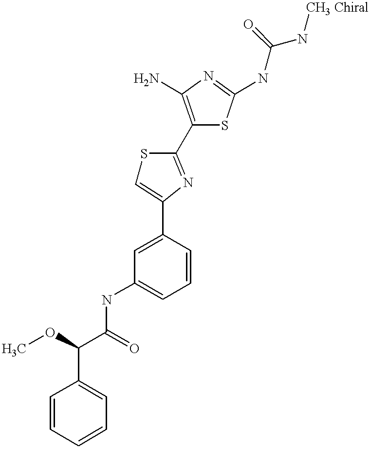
C(C(=O)NC1=CC=CC(C2=CSC(C3=C(N)N=C(NC(N[CH3 Chiral])=O)S3)=N2)=C1)(OC)C1=CC=CC=C1
